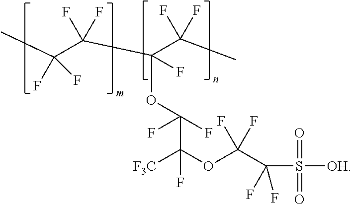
[F3C]C(OC(C(S([OH])(=O)=O)(F)F)(F)F)(F)C(F)(F)OC(F)(C(C(C)(F)F)(F)F)C(C)(F)F
